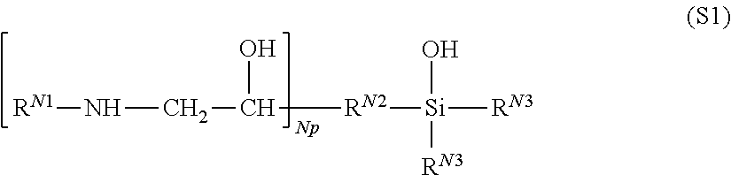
[RN1]NCC(O)[RN2][Si]([RN3])(O)[RN3]
